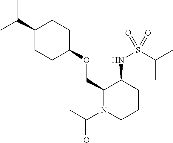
C(C)(C)C1CCC(OCC2N(C(C)=O)CCCC2NS(C(C)C)(=O)=O)CC1
